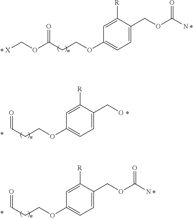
[X]COC(CCOC1=CC=C(COC(N)=O)C([R])=C1)=O.C(CCOC1=CC=C(CO)C([R])=C1)=O.C(CCOC1=CC=C(COC(N)=O)C([R])=C1)=O
